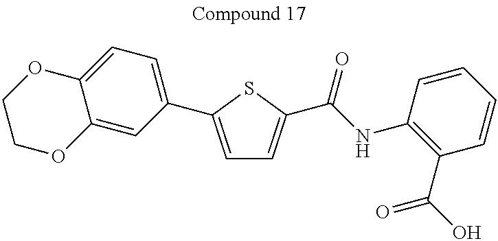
C1=C(C2=CC=C3C(=C2)OCCO3)SC(C(NC2=C(C(O)=O)C=CC=C2)=O)=C1
